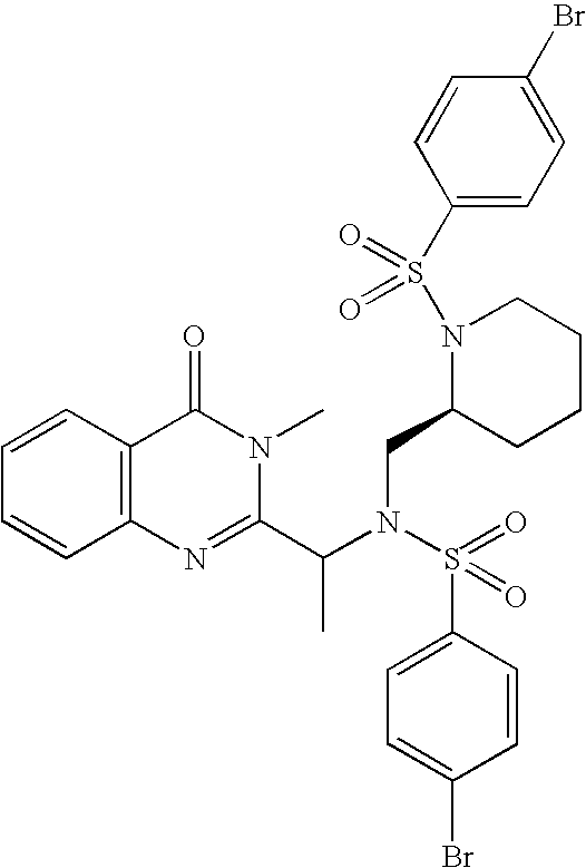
C1=CC2=C(C=C1)C(=O)N(C)C(C(N(S(C1=CC=C(Br)C=C1)(=O)=O)CC1CCCCN1S(C1=CC=C(Br)C=C1)(=O)=O)C)=N2
